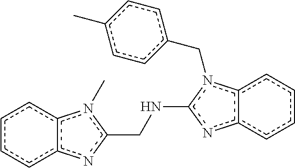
c1ccc2c(c1)n(C)c(CNc1nc3ccccc3n1Cc1ccc(C)cc1)n2
